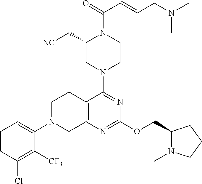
C1(C[NC])CN(C2=NC(OCC3N(C)CCC3)=NC3=C2CCN(C2=CC=CC(Cl)=C2[CF3])C3)CCN1C(=O)C=CCN(C)C
